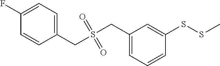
S(CC1=CC=CC(SSC)=C1)(CC1=CC=C(F)C=C1)(=O)=O
